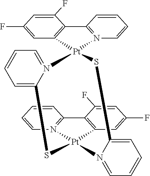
C12=C(C=C(F)C=C1F)[Pt]1(N3=C2C=CC=C3)N2=CC=CC=C2S[Pt]2(C3=C(C4=N2C=CC=C4)C(F)=CC(F)=C3)N2=CC=CC=C2S1
